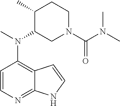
C1=CN=C2C(=C1N(C)C1CN(C(N(C)C)=O)CCC1C)C=CN2
